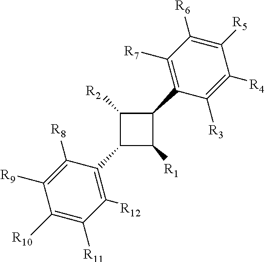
C1([R2])C(C2=C([R12])C([R11])=C([R10])C([R9])=C2[R8])C([R1])C1C1=C([R7])C([R6])=C([R5])C([R4])=C1[R3]
